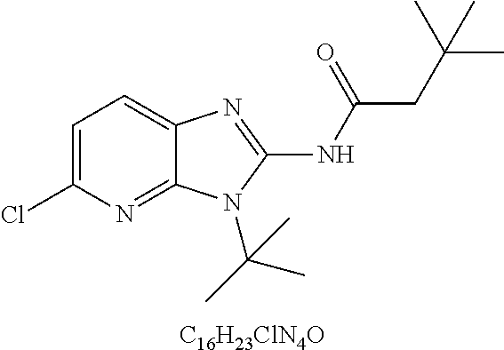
[C16H23ClN4O].C1=C(Cl)N=C2C(=C1)N=C(NC(CC(C)(C)C)=O)N2C(C)(C)C
